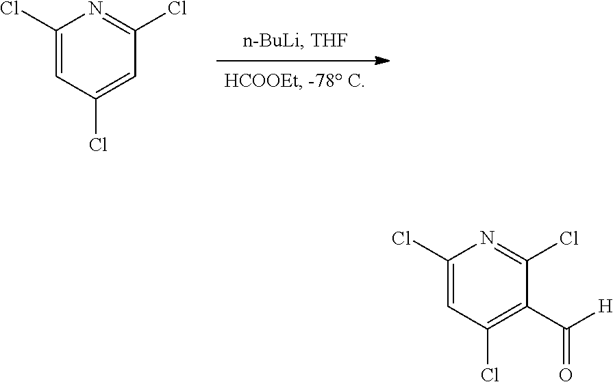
C1(Cl)=CC(Cl)=CC(Cl)=N1.C1(Cl)=CC(Cl)=C(C(=O)[H])C(Cl)=N1
